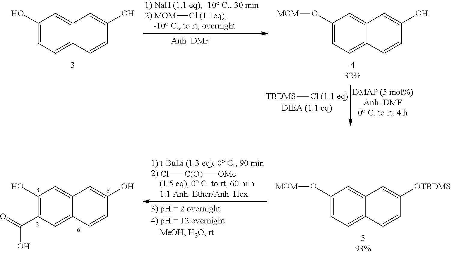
[TBDMS][Cl (1.1 eq)].[MOM][Cl (1.1eq)].C1(O[MOM])=CC=C2C(=C1)C=C(O)C=C2.C1(O)=CC=C2C(=C1)C=C(O)C=C2.Cl[C(O)][OMe].C1(O)=C(C(=O)O)C=C2C(=C1)C=C(O)C=C2.C1(O[MOM])=CC=C2C(=C1)C=C([OTBDMS])C=C2
